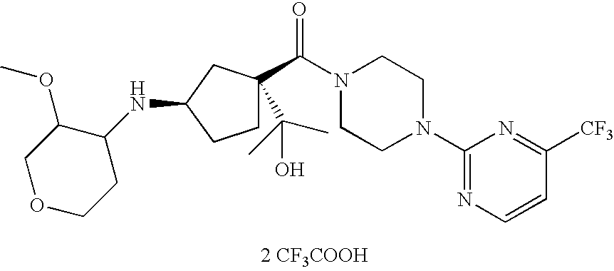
C(N1CCN(C2=NC=CC([CF3])=N2)CC1)(=O)C1(C(C)(C)O)CCC(NC2C(OC)COCC2)C1.[2 CF3COOH]
